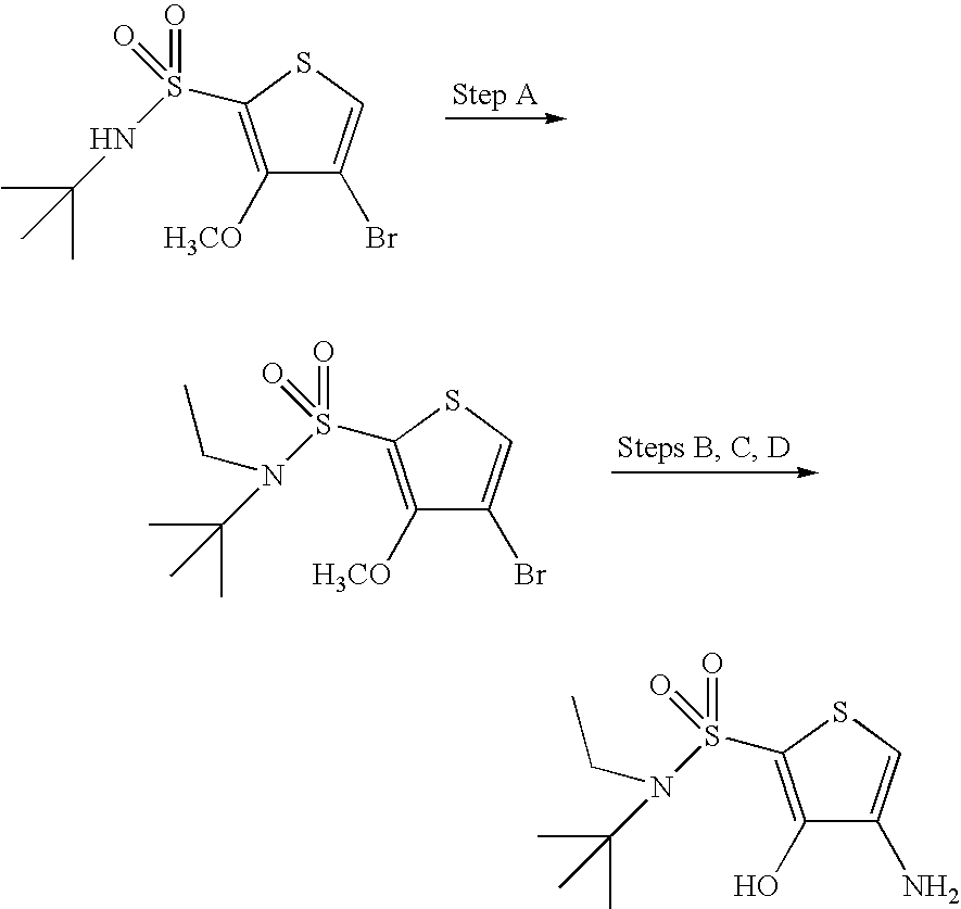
C1([H3CO])=C(S(NC(C)(C)C)(=O)=O)SC=C1Br.C1([H3CO])=C(S(N(C(C)(C)C)CC)(=O)=O)SC=C1Br.C1(O)=C(S(N(C(C)(C)C)CC)(=O)=O)SC=C1N
